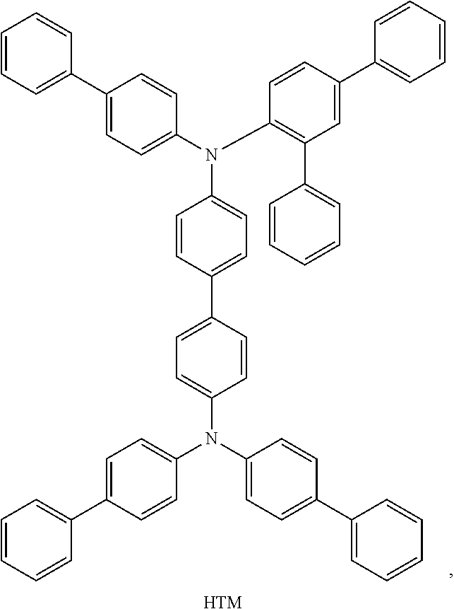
[HTM].C1=CC=C(C2=CC=C(N(C3=C(C4=CC=CC=C4)C=C(C4=CC=CC=C4)C=C3)C3=CC=C(C4=CC=C(N(C5=CC=C(C6=CC=CC=C6)C=C5)C5=CC=C(C6=CC=CC=C6)C=C5)C=C4)C=C3)C=C2)C=C1
